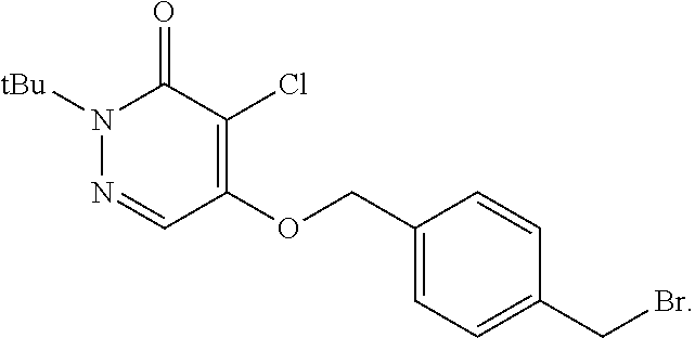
C1=C(CBr)C=CC(COC2=C(Cl)C(=O)N([tBu])N=C2)=C1
